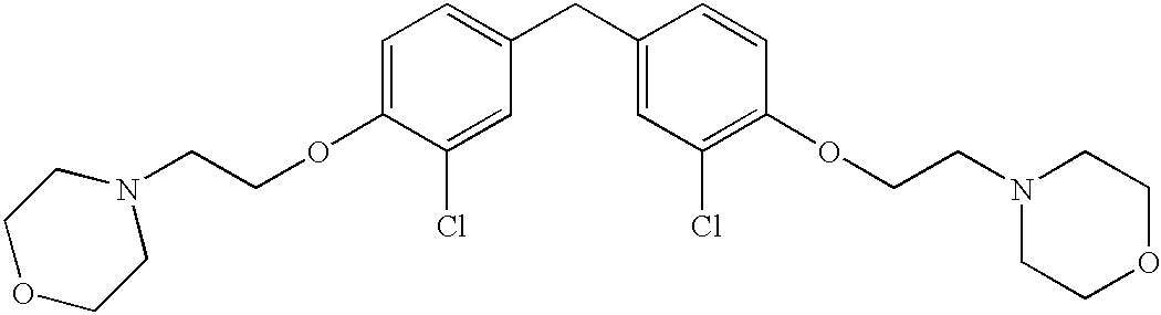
C1=C(OCCN2CCOCC2)C(Cl)=CC(CC2=CC(Cl)=C(OCCN3CCOCC3)C=C2)=C1
